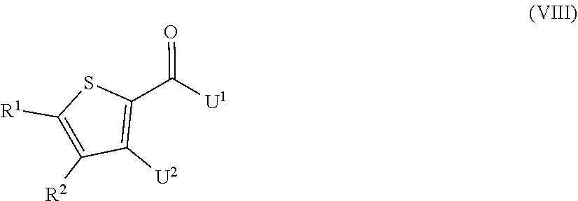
[R1]C1=C([R2])C([U2])=C(C(=O)[U1])S1
